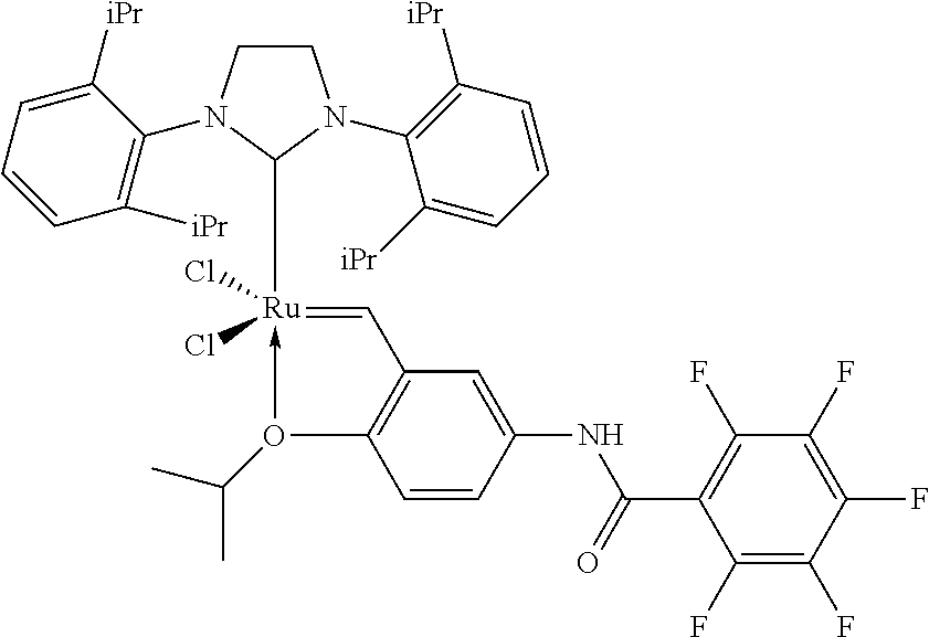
C1CN(C2=C([iPr])C=CC=C2[iPr])C([Ru]2(Cl)(Cl)-O(C(C)C)C3=C(C=C(NC(C4=C(F)C(F)=C(F)C(F)=C4F)=O)C=C3)C=2)N1C1=C([iPr])C=CC=C1[iPr]
